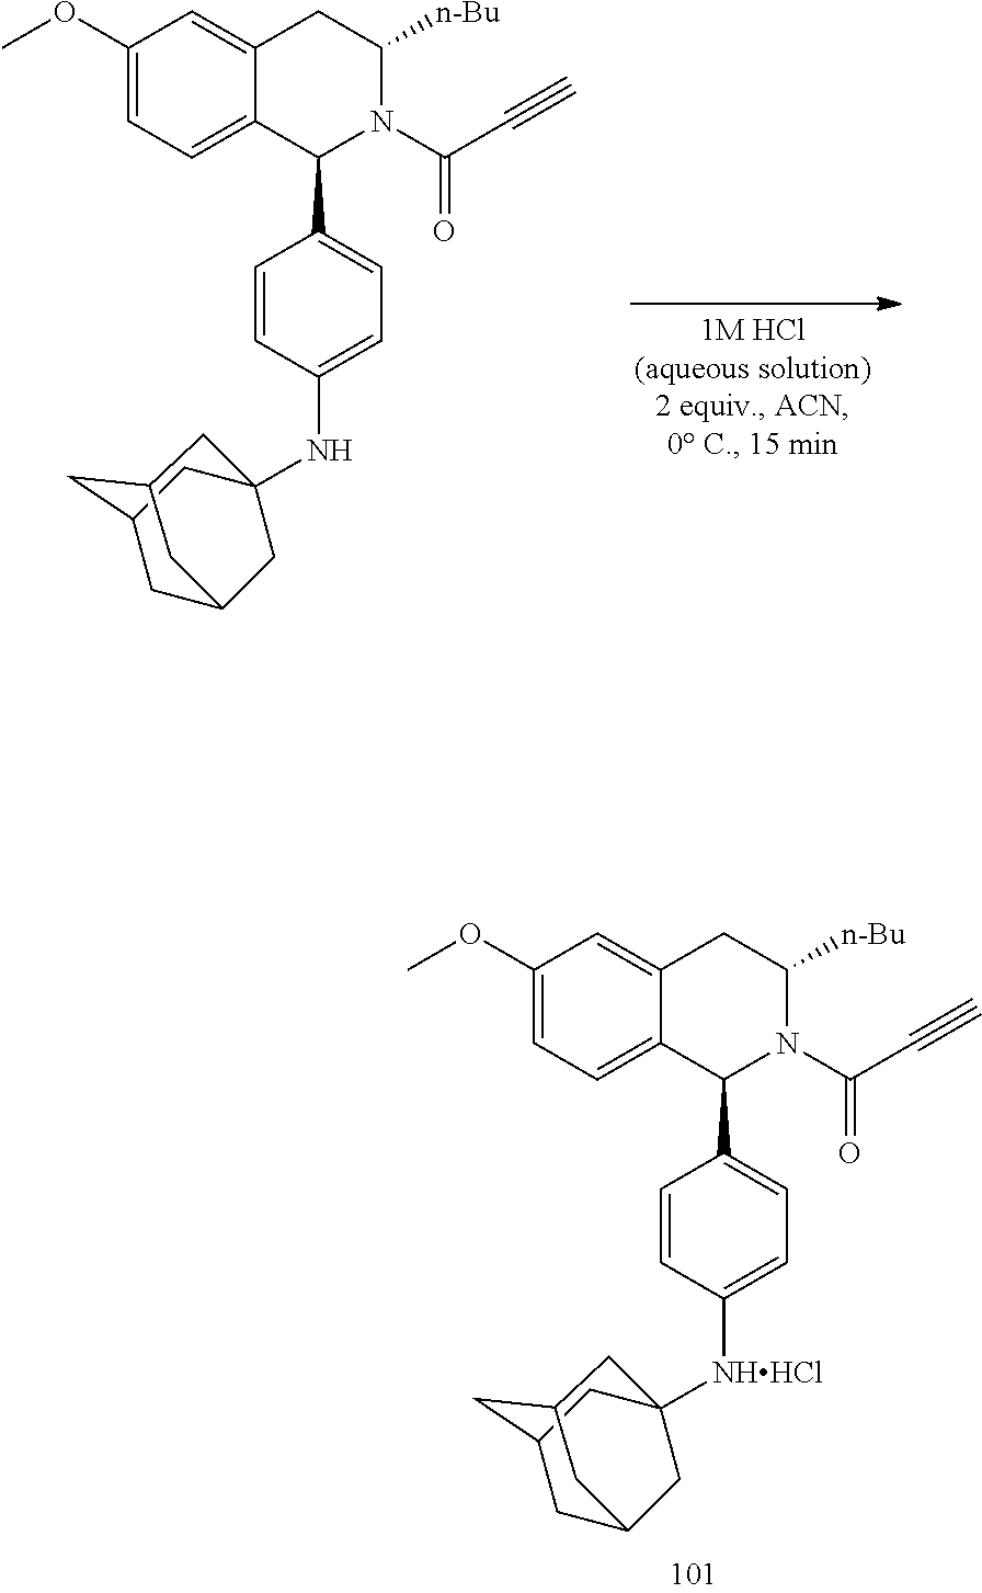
C1=CC(NC23CC4CC(C2)CC(C4)C3)=CC=C1C1C2=CC=C(OC)C=C2CC([n-Bu])N1C(C#C)=O.C1=CC([NHHCl]C23CC4CC(C2)CC(C4)C3)=CC=C1C1C2=CC=C(OC)C=C2CC([n-Bu])N1C(C#C)=O
